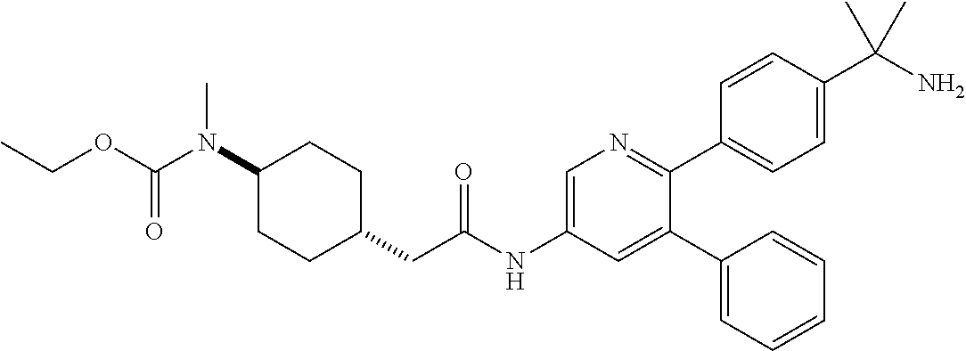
C1(N(C(=O)OCC)C)CCC(CC(NC2=CN=C(C3=CC=C(C(N)(C)C)C=C3)C(C3=CC=CC=C3)=C2)=O)CC1
